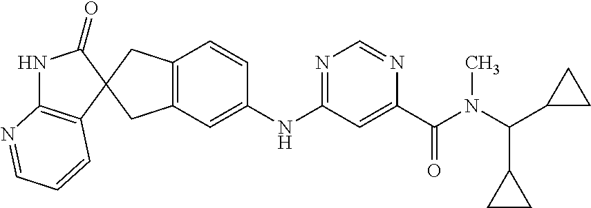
N1C2=C(C=CC=N2)C2(C1=O)CC1=C(C=C(NC3=NC=NC(C(=O)N(C(C4CC4)C4CC4)C)=C3)C=C1)C2
